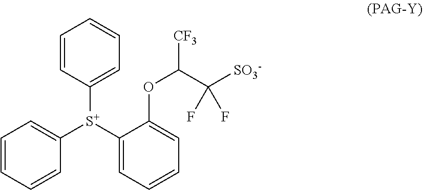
C1([S+](C2=CC=CC=C2OC([CF3])C([SO3-])(F)F)C2=CC=CC=C2)=CC=CC=C1
